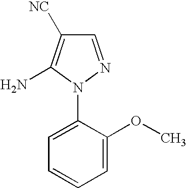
C1=NN(C2=CC=CC=C2OC)C(N)=C1[NC]
